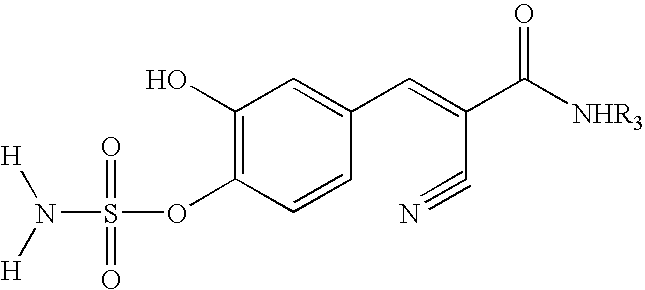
C1(O)=C(OS(N([H])[H])(=O)=O)C=CC(C=C(C([NHR3])=O)C#N)=C1
